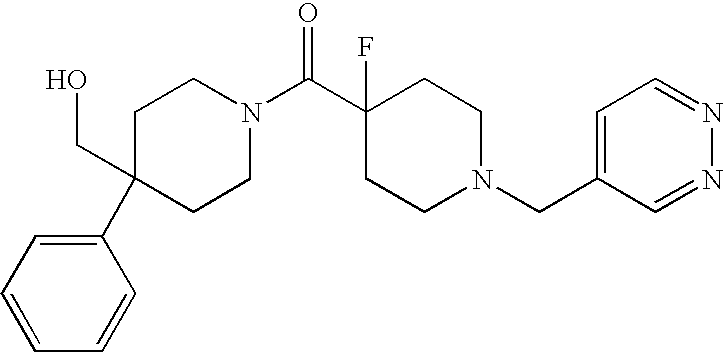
C1(C2=CC=CC=C2)(CO)CCN(C(C2(F)CCN(CC3=CC=NN=C3)CC2)=O)CC1
